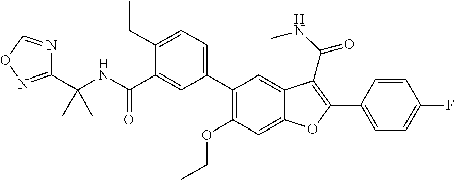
C1=C2C(=CC(C3=CC=C(CC)C(C(NC(C4=NOC=N4)(C)C)=O)=C3)=C1OCC)C(C(NC)=O)=C(C1=CC=C(F)C=C1)O2
